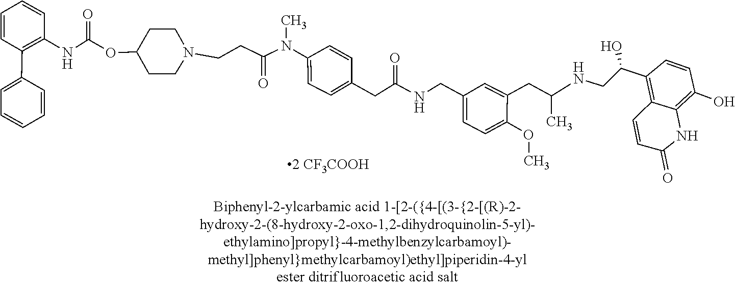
C1=CC(O)=C2C(=C1C(CNC(CC1=CC(CNC(CC3=CC=C(N(C)C(CCN4CCC(OC(NC5=C(C6=CC=CC=C6)C=CC=C5)=O)CC4)=O)C=C3)=O)=CC=C1OC)C)O)C=CC(=O)N2
